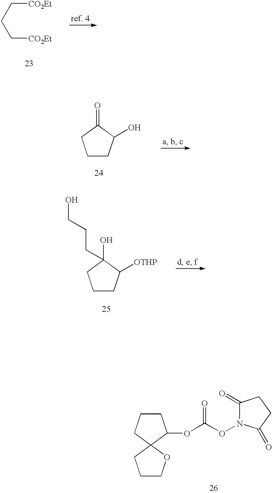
C([CO2Et])CC[CO2Et].C1CC(O)C(=O)C1.C1CC([OTHP])C(O)(CCCO)C1.C1CCC2(C1OC(ON1C(=O)CCC1=O)=O)CCCO2
